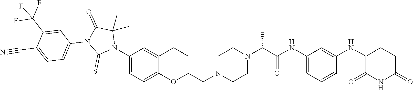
C1=C(NC(C(N2CCN(CCOC3=CC=C(N4C(C)(C)C(=O)N(C5=CC=C(C#N)C(C(F)(F)F)=C5)C4=S)C=C3CC)CC2)C)=O)C=C(NC2C(=O)NC(=O)CC2)C=C1
